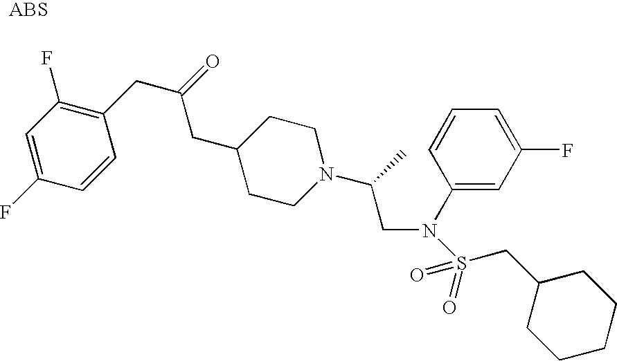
C(C1CCN(C(CN(C2=CC(F)=CC=C2)S(CC2CCCCC2)(=O)=O)C)CC1)C(CC1=C(F)C=C(F)C=C1)=O
